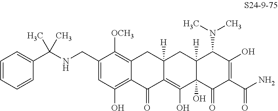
C1=C(CNC(C2=CC=CC=C2)(C)C)C([OCH3])=C2C(=C1O)C(=O)C1=C(O)C3(O)C([H])(CC1([H])C2)C(N(C)C)C(O)=C(C(N)=O)C3=O
